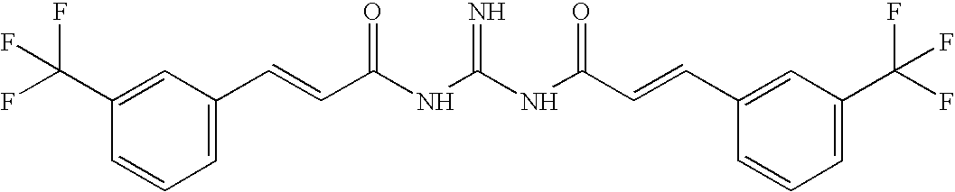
C1(C(F)(F)F)=CC(C=CC(NC(NC(C=CC2=CC(C(F)(F)F)=CC=C2)=O)=N)=O)=CC=C1
